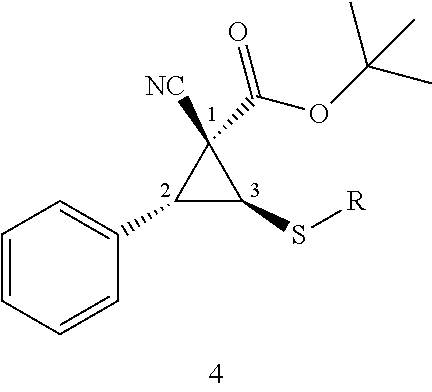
C1=CC=C(C2C(S[R])C2([NC])C(=O)OC(C)(C)C)C=C1
